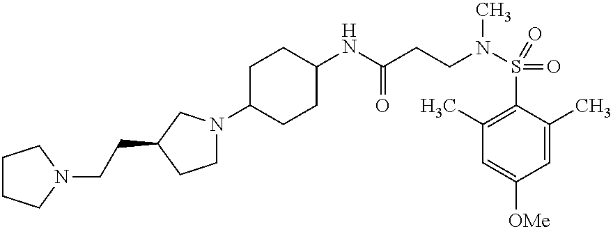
C1(NC(CCN(S(=O)(C2=C(C)C=C([OMe])C=C2C)=O)C)=O)CCC(N2CCC(CCN3CCCC3)C2)CC1
